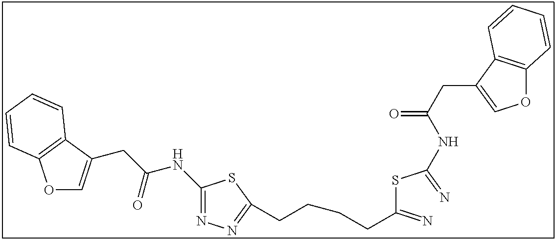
O1C=C(CC(NC2=NN=C(CCCCC(SC(=N)NC(CC3=COC4=C3C=CC=C4)=O)=N)S2)=O)C2=C1C=CC=C2
